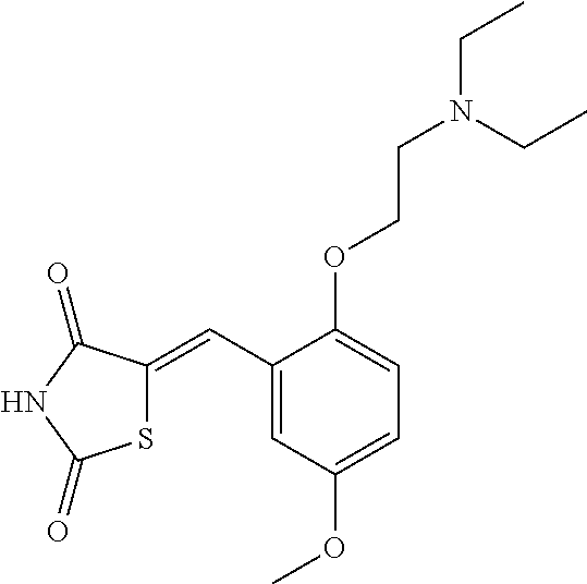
C1(C=C2SC(=O)NC2=O)=CC(OC)=CC=C1OCCN(CC)CC
